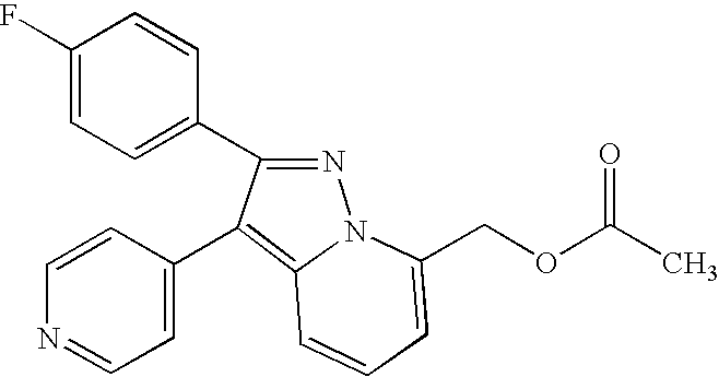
C1(F)=CC=C(C2=NN3C(=C2C2=CC=NC=C2)C=CC=C3COC(C)=O)C=C1
